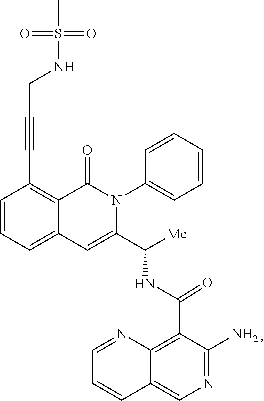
C1=CC=C2C(=C1C#CCNS(C)(=O)=O)C(=O)N(C1=CC=CC=C1)C(C([Me])NC(C1=C3C(=CN=C1N)C=CC=N3)=O)=C2
